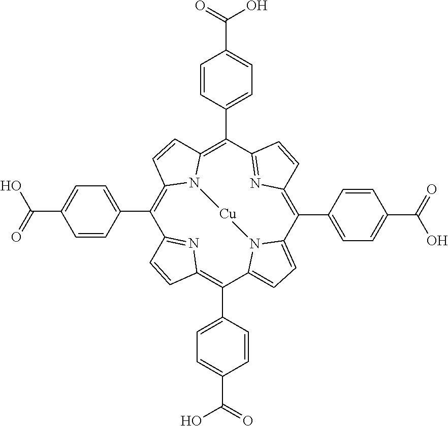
C1(C2=CC=C(C(=O)O)C=C2)=C2N3C(=C(C4=CC=C(C(=O)O)C=C4)C4=NC(=C(C5=CC=C(C(O)=O)C=C5)C5=CC=C(N5[Cu]3)C(C3=CC=C(C(O)=O)C=C3)=C3N=C1C=C3)C=C4)C=C2
